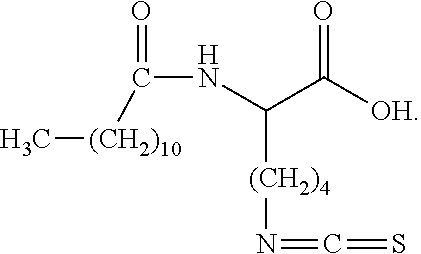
C(NC(C([OH])=O)[(CH2)4]N=C=S)(=O)[(CH2)10]C
